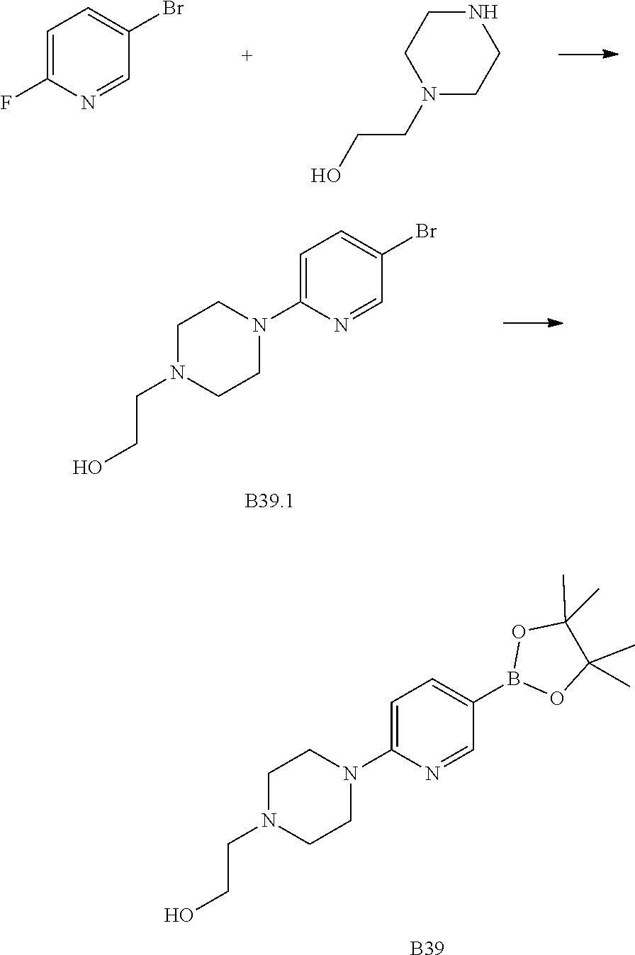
C1=C(N2CCN(CCO)CC2)N=CC(Br)=C1.C1=C(N2CCN(CCO)CC2)N=CC(B2OC(C)(C)C(C)(C)O2)=C1.[B39].C1=C(F)N=CC(Br)=C1.OCCN1CCNCC1
